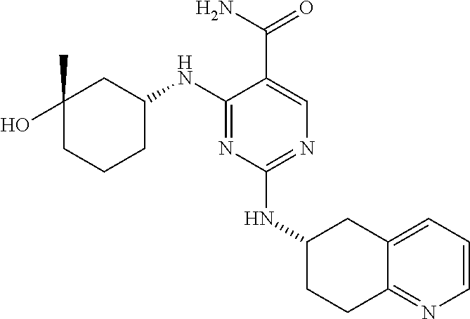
N(C1=NC=C(C(N)=O)C(NC2CC(O)(C)CCC2)=N1)C1CCC2=NC=CC=C2C1
